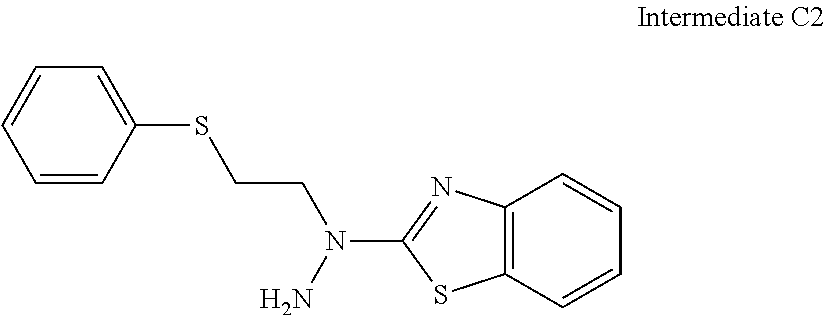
C1=CC=CC(SCCN(C2=NC3=C(S2)C=CC=C3)N)=C1
